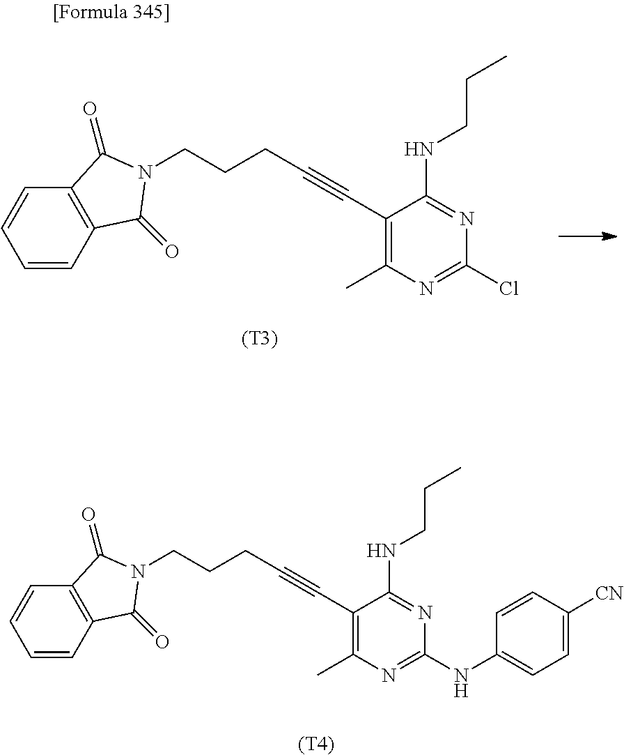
C1=CC2=C(C=C1)C(=O)N(CCCC#CC1=C(C)N=C(Cl)N=C1NCCC)C2=O.[(T3)].C1=CC2=C(C=C1)C(=O)N(CCCC#CC1=C(C)N=C(NC3=CC=C([CN])C=C3)N=C1NCCC)C2=O.[(T4)]
